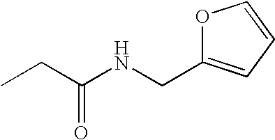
C1(CNC(CC)=O)=CC=CO1
